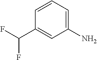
C1=CC=C(N)C=C1C(F)F
